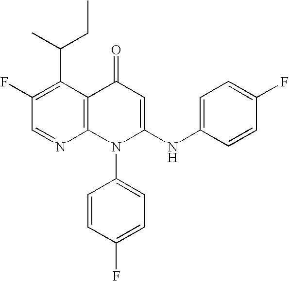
C1=NC2=C(C(C(C)CC)=C1F)C(=O)C=C(NC1=CC=C(F)C=C1)N2C1=CC=C(F)C=C1
